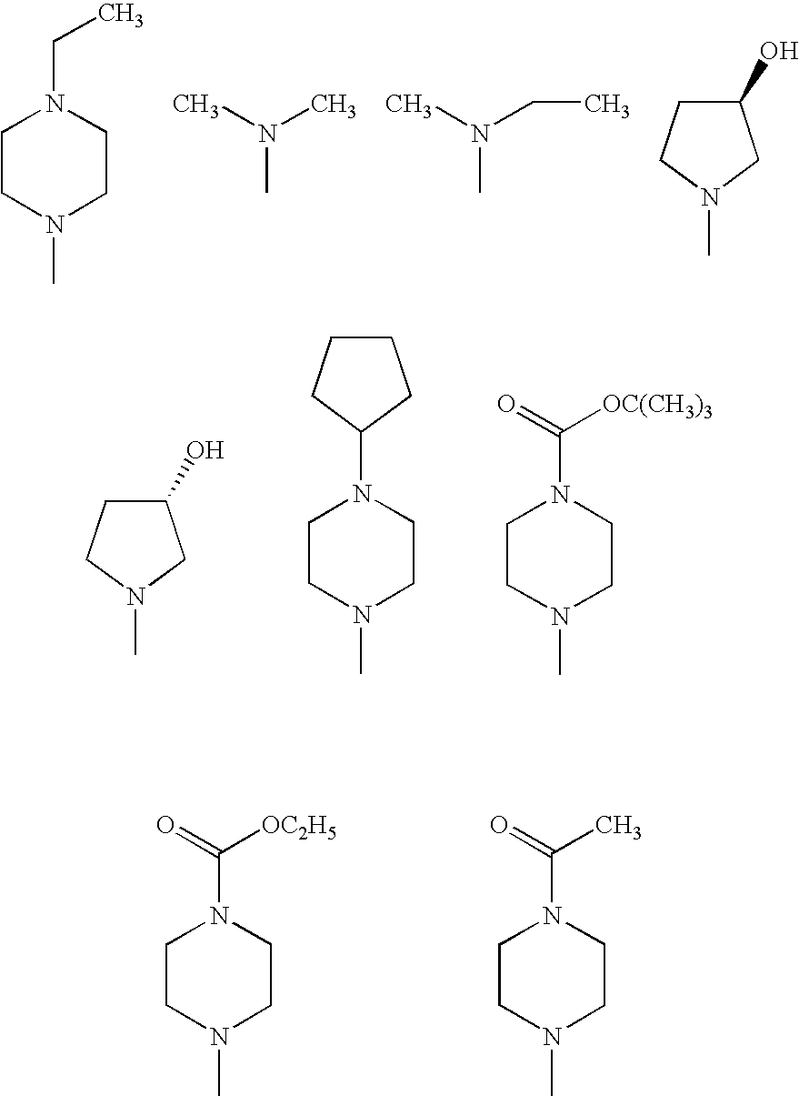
C1CN(C)CCN1C([OC2H5])=O.C1CN(C)CCN1C(C)=O.C1CN(C)CCN1CC.CN(C)C.CN(CC)C.C1(O)CCN(C)C1.C1(O)CCN(C)C1.C1CCC(N2CCN(C)CC2)C1.C1CN(C)CCN1C([OC(CH3)3])=O
